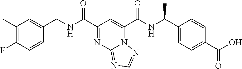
C1(C)=C(F)C=CC(CNC(C2=NC3=NC=NN3C(C(NC(C3=CC=C(C(O)=O)C=C3)C)=O)=C2)=O)=C1
